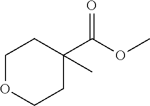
C1OCCC(C(OC)=O)(C)C1
